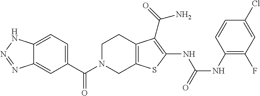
C1(C(N2CC3=C(CC2)C(C(N)=O)=C(NC(=O)NC2=C(F)C=C(Cl)C=C2)S3)=O)=CC=C2C(=C1)N=NN2
